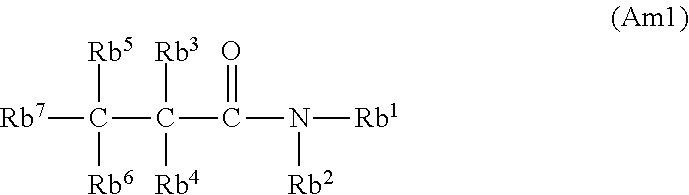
[Rb7]C([Rb5])([Rb6])C([Rb3])([Rb4])C(=O)N([Rb2])[Rb1]
